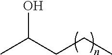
CC(CCC)O
